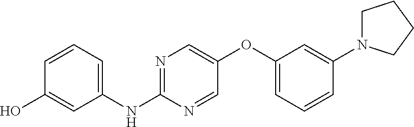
N1=C(NC2=CC=CC(O)=C2)N=CC(OC2=CC=CC(N3CCCC3)=C2)=C1
